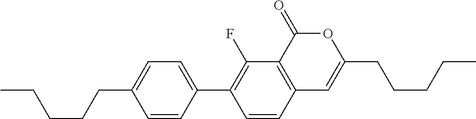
C12=C(C(=O)OC(CCCCC)=C1)C(F)=C(C1=CC=C(CCCCC)C=C1)C=C2
